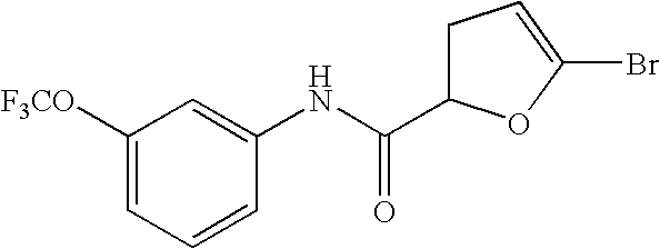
C1=C([F3CO])C=C(NC(C2CC=C(Br)O2)=O)C=C1
